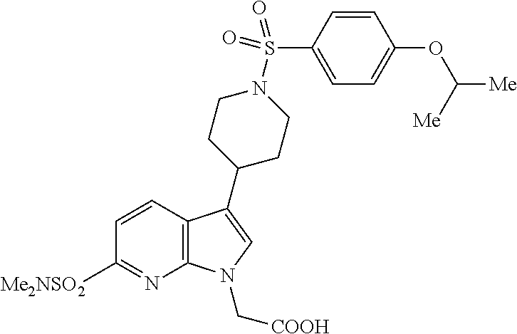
C12=C(C=CC([Me2NSO2])=N1)C(C1CCN(S(=O)(C3=CC=C(OC([Me])[Me])C=C3)=O)CC1)=CN2C[COOH]
